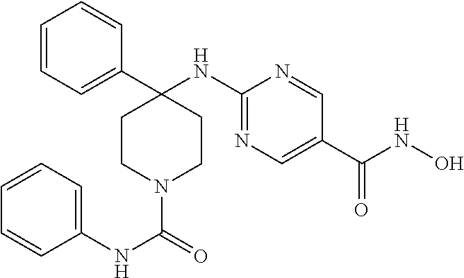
C1(NC2(C3=CC=CC=C3)CCN(C(=O)NC3=CC=CC=C3)CC2)=NC=C(C(NO)=O)C=N1
